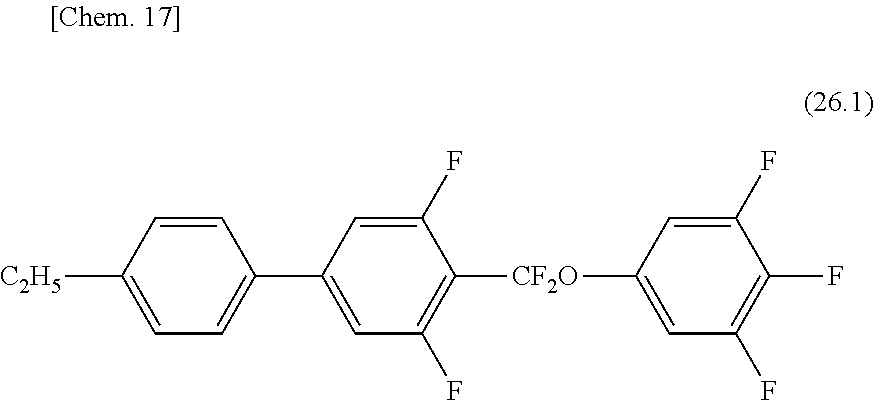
C1=CC([C2H5])=CC=C1C1=CC(F)=C([CF2O]C2=CC(F)=C(F)C(F)=C2)C(F)=C1
